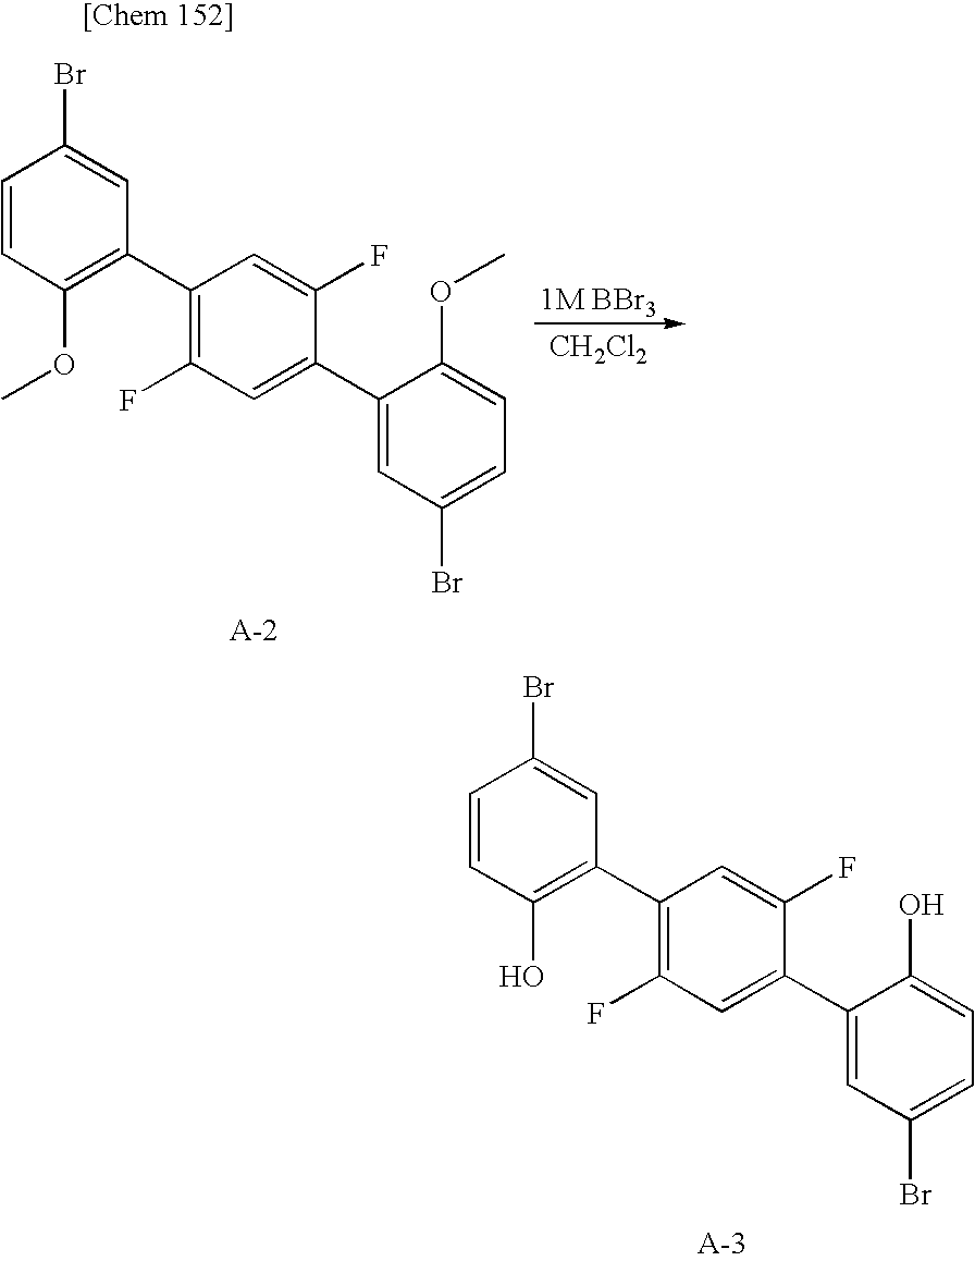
C1(C2=C(OC)C=CC(Br)=C2)=C(F)C=C(C2=CC(Br)=CC=C2OC)C(F)=C1.[1M BBr3].[CH2Cl2].C1(C2=C(O)C=CC(Br)=C2)=C(F)C=C(C2=CC(Br)=CC=C2O)C(F)=C1
